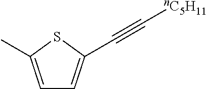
C1=C(C)SC(C#C[nC5H11])=C1
